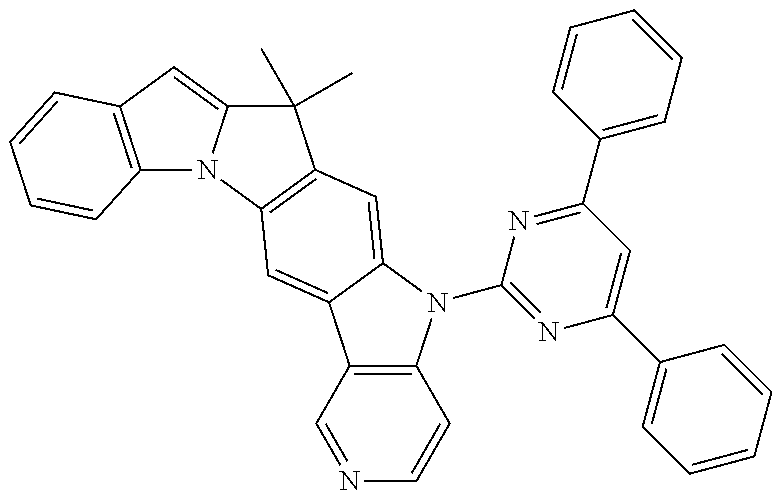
C12=C(C=C3N1C1=C(C3(C)C)C=C3C(=C1)C1=C(N3C3=NC(C4=CC=CC=C4)=CC(C4=CC=CC=C4)=N3)C=CN=C1)C=CC=C2
